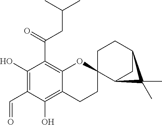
C1(O)=C(C=O)C(O)=C2C(=C1C(=O)CC(C)C)OC1(CC2)C2CC(CC1)C2(C)C
